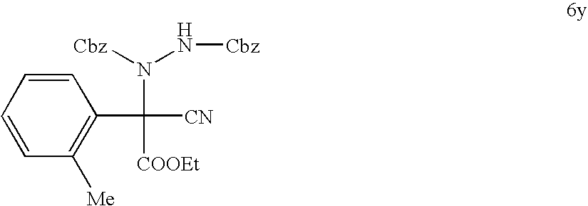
C1=CC=CC([Me])=C1C([COOEt])(N([Cbz])N[Cbz])[CN]
